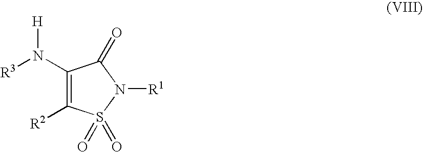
C1(N([R3])[H])=C([R2])S(=O)(=O)N([R1])C1=O
